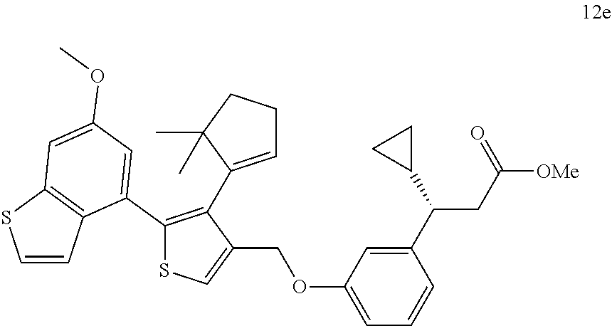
C1(C(C2CC2)CC([OMe])=O)=CC(OCC2=CSC(C3=CC(OC)=CC4=C3C=CS4)=C2C2=CCCC2(C)C)=CC=C1
